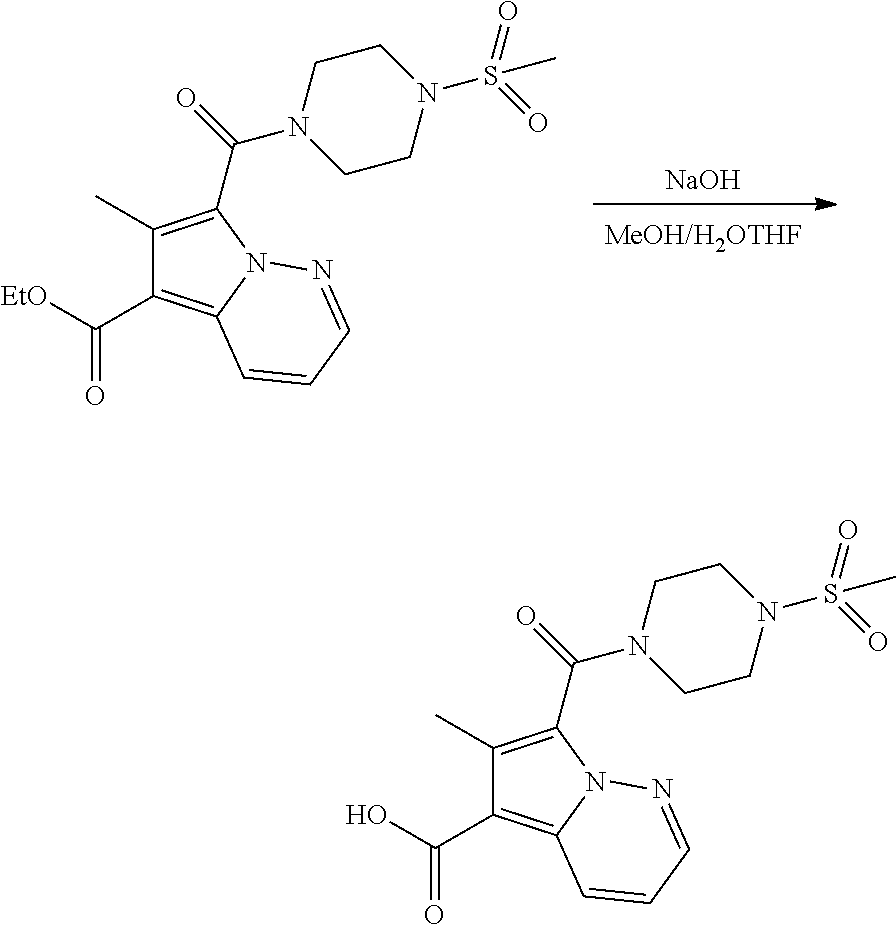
[NaOH].C1(C)=C(C(=O)N2CCN(S(=O)(=O)C)CC2)N2C(=C1C([EtO])=O)C=CC=N2.C1(C)=C(C(=O)N2CCN(S(=O)(=O)C)CC2)N2C(=C1C(O)=O)C=CC=N2
